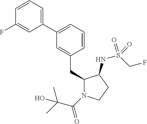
C1(CC2=CC(C3=CC=CC(F)=C3)=CC=C2)N(C(C(C)(C)O)=O)CCC1NS(CF)(=O)=O
